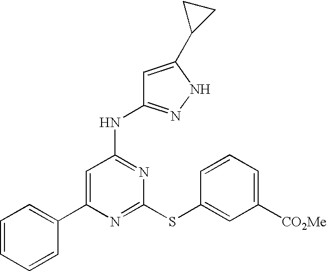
C1(C2=CC=CC=C2)=CC(NC2=NNC(C3CC3)=C2)=NC(SC2=CC([CO2Me])=CC=C2)=N1
